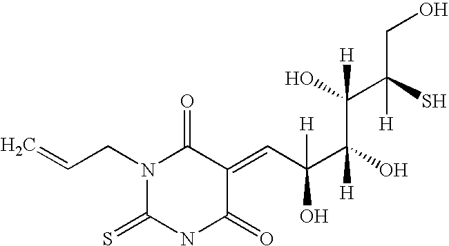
N1(CC=C)C(=S)NC(=O)C(=CC(C(O)([H])C(O)([H])C(S)([H])CO)(O)[H])C1=O
